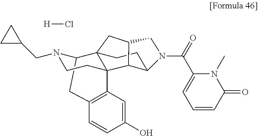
C1C2N(CC3CC3)CCC3(C4=C1C=CC(O)=C4)C21CC2C3C(CC1)N(C(=O)C1=CC=CC(=O)N1C)C2.[H]Cl
